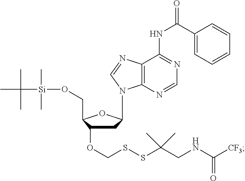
C1C(OCSSC(CNC([CF3])=O)(C)C)C(CO[Si](C)(C)C(C)(C)C)OC1N1C2=C(C(NC(C3=CC=CC=C3)=O)=NC=N2)N=C1
